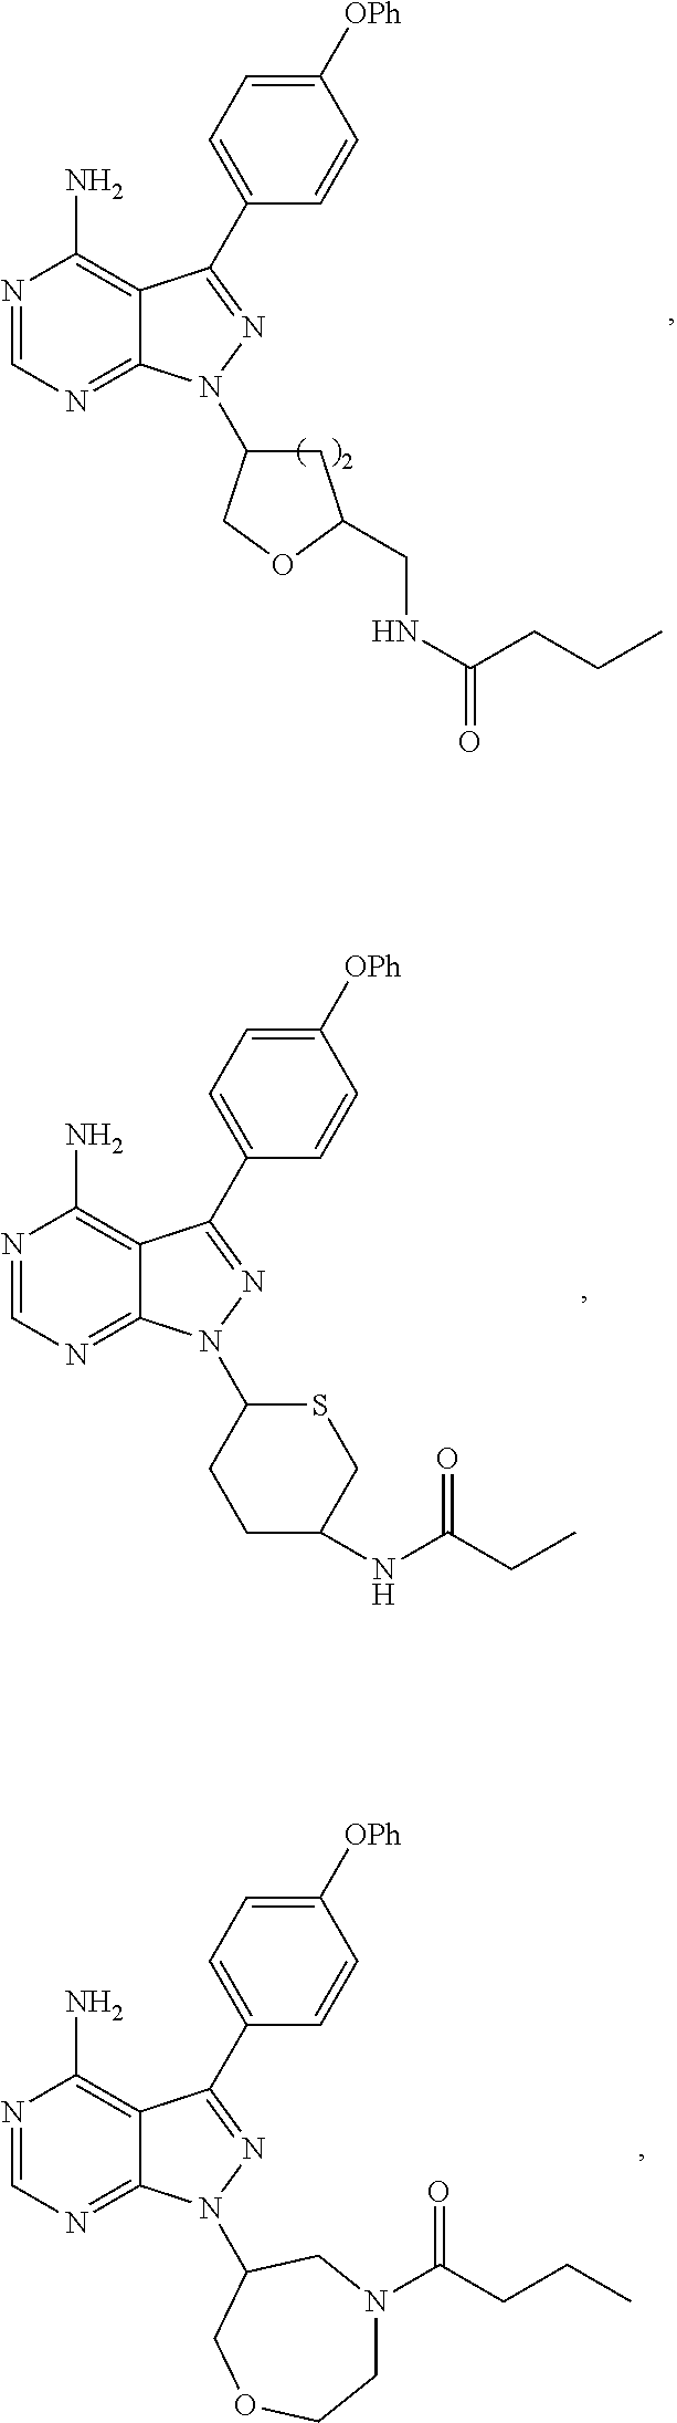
N1=CN=C2C(=C1N)C(C1=CC=C([OPh])C=C1)=NN2C1SCC(NC(CC)=O)CC1.N1=CN=C2C(=C1N)C(C1=CC=C([OPh])C=C1)=NN2C1CN(C(=O)CCC)CCOC1.N1=CN=C2C(=C1N)C(C1=CC=C([OPh])C=C1)=NN2C1CC(CNC(=O)CCC)OC1
